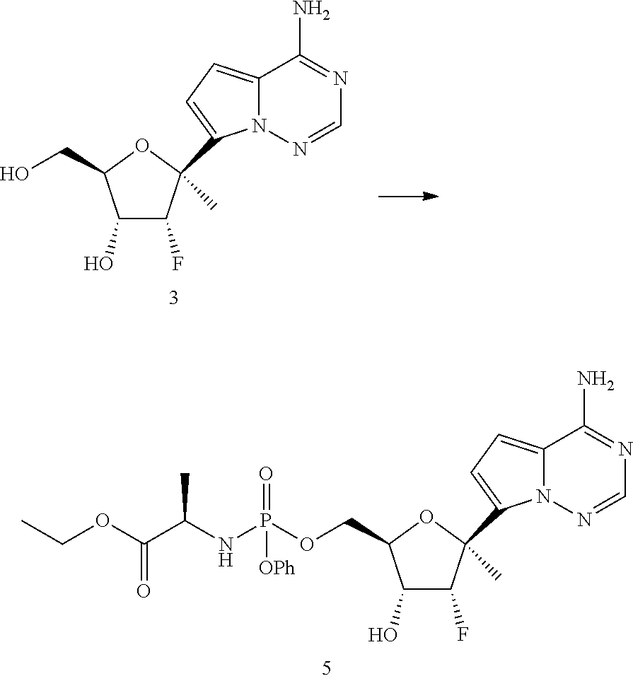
C1(O)C(F)C(C2=CC=C3N2N=CN=C3N)(C)OC1CO.C1(O)C(F)C(C2=CC=C3N2N=CN=C3N)(C)OC1COP(NC(C(OCC)=O)C)(=O)[OPh]
